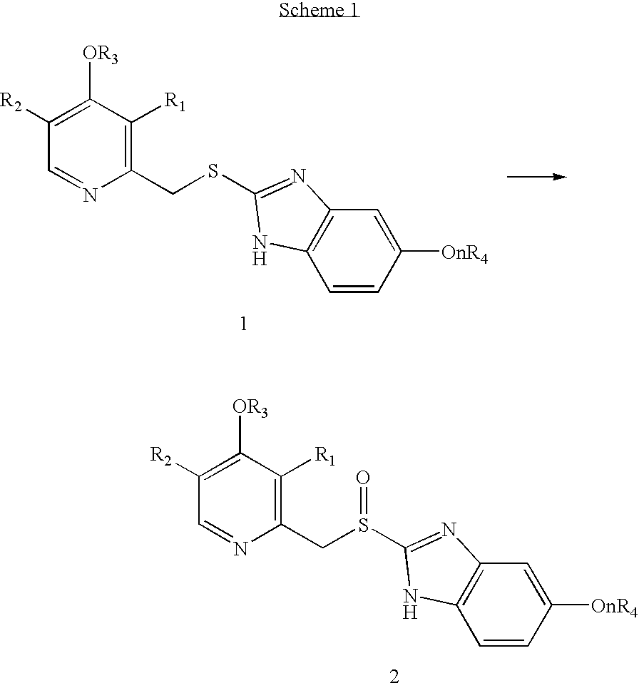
C1(CS(=O)C2=NC3=C(C=CC([OnR4])=C3)N2)=C([R1])C([OR3])=C([R2])C=N1.C1(CSC2=NC3=C(C=CC([OnR4])=C3)N2)=C([R1])C([OR3])=C([R2])C=N1
